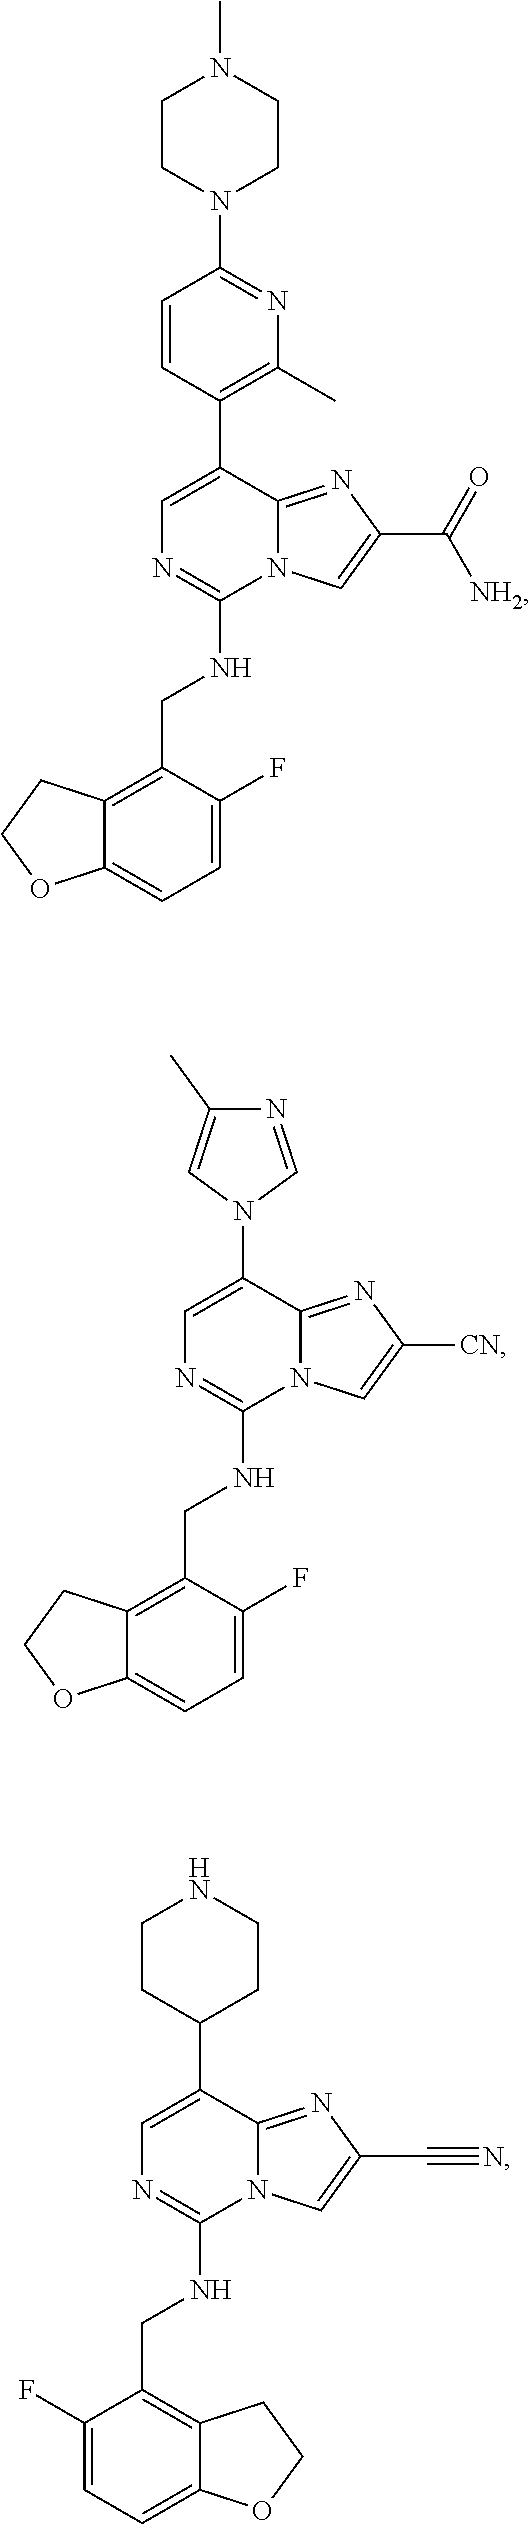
C1=C(F)C(CNC2=NC=C(C3=C(C)N=C(N4CCN(C)CC4)C=C3)C3=NC(C(=O)[NH2])=CN23)=C2C(=C1)OCC2.C1=C(F)C(CNC2=NC=C(N3C=NC(C)=C3)C3=NC([CN])=CN23)=C2C(=C1)OCC2.C(NC1=NC=C(C2CCNCC2)C2=NC(C#N)=CN12)C1=C2C(=CC=C1F)OCC2
